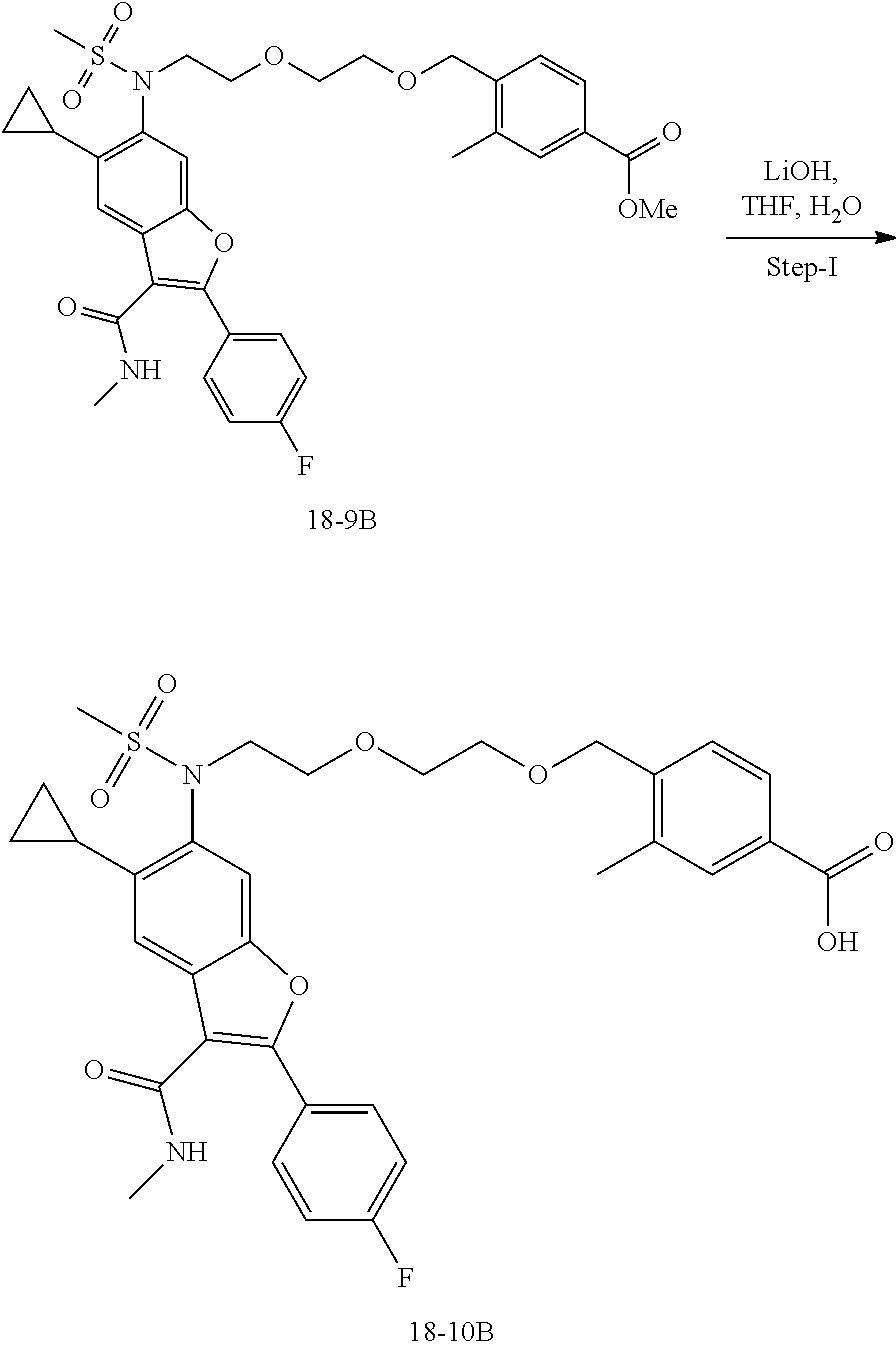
C(C1=C(C)C=C(C(=O)O)C=C1)OCCOCCN(S(C)(=O)=O)C1=C(C2CC2)C=C2C(=C1)OC(C1=CC=C(F)C=C1)=C2C(=O)NC.C(C1=C(C)C=C(C(=O)[OMe])C=C1)OCCOCCN(S(C)(=O)=O)C1=C(C2CC2)C=C2C(=C1)OC(C1=CC=C(F)C=C1)=C2C(=O)NC
